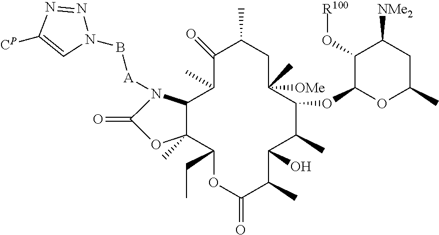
C1(=O)C(C)CC([OMe])(C)C(OC2OC(C)CC([NMe2])C2O[R100])C(C)C(O)C(C)C(=O)OC(CC)C2(C)C(C1C)N([A]BN1N=NC([CP])=C1)C(=O)O2
